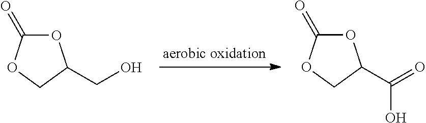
O1C(=O)OCC1CO.O1C(=O)OCC1C(=O)O
